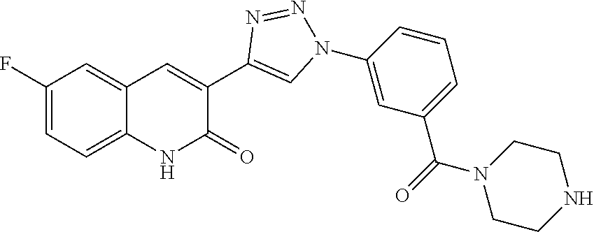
C12=CC=C(F)C=C1C=C(C1=CN(C3=CC(C(=O)N4CCNCC4)=CC=C3)N=N1)C(=O)N2
